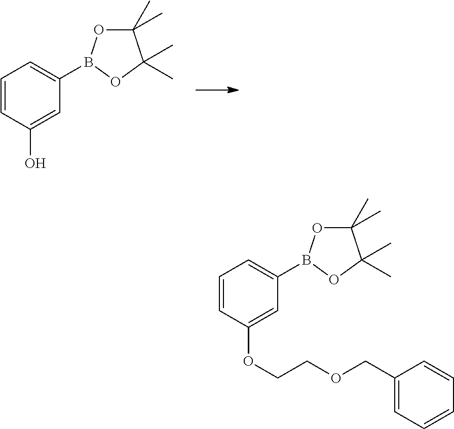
C1=CC(O)=CC(B2OC(C)(C)C(C)(C)O2)=C1.C1=CC(OCCOCC2=CC=CC=C2)=CC(B2OC(C)(C)C(C)(C)O2)=C1
